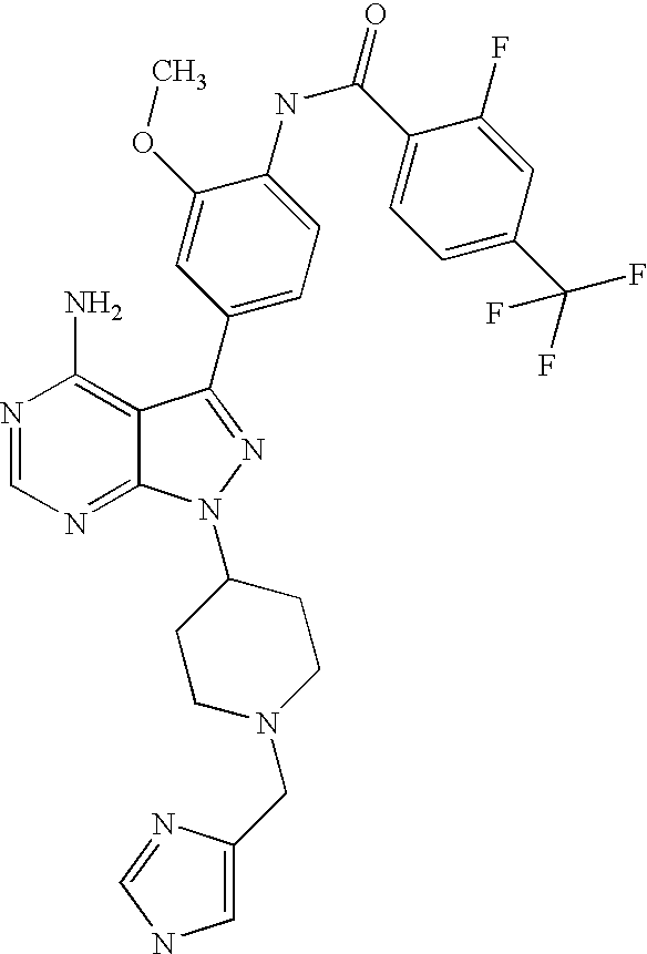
N1=CN=C2C(=C1N)C(C1=CC=C(NC(C3=CC=C(C(F)(F)F)C=C3F)=O)C(OC)=C1)=NN2C1CCN(CC2=CNC=N2)CC1
